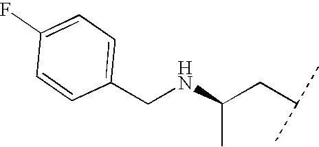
C(NC(CC(C)C)C)C1=CC=C(F)C=C1
